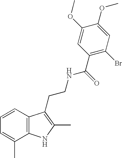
C1=CC2=C(C(C)=C1)NC(C)=C2CCNC(C1=C(Br)C=C(OC)C(OC)=C1)=O
